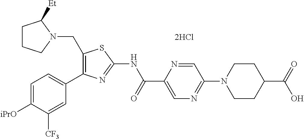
C1=C([iPrO])C([CF3])=CC(C2=C(CN3C([Et])CCC3)SC(NC(C3=CN=C(N4CCC(C(=O)O)CC4)C=N3)=O)=N2)=C1.[2HCl]
